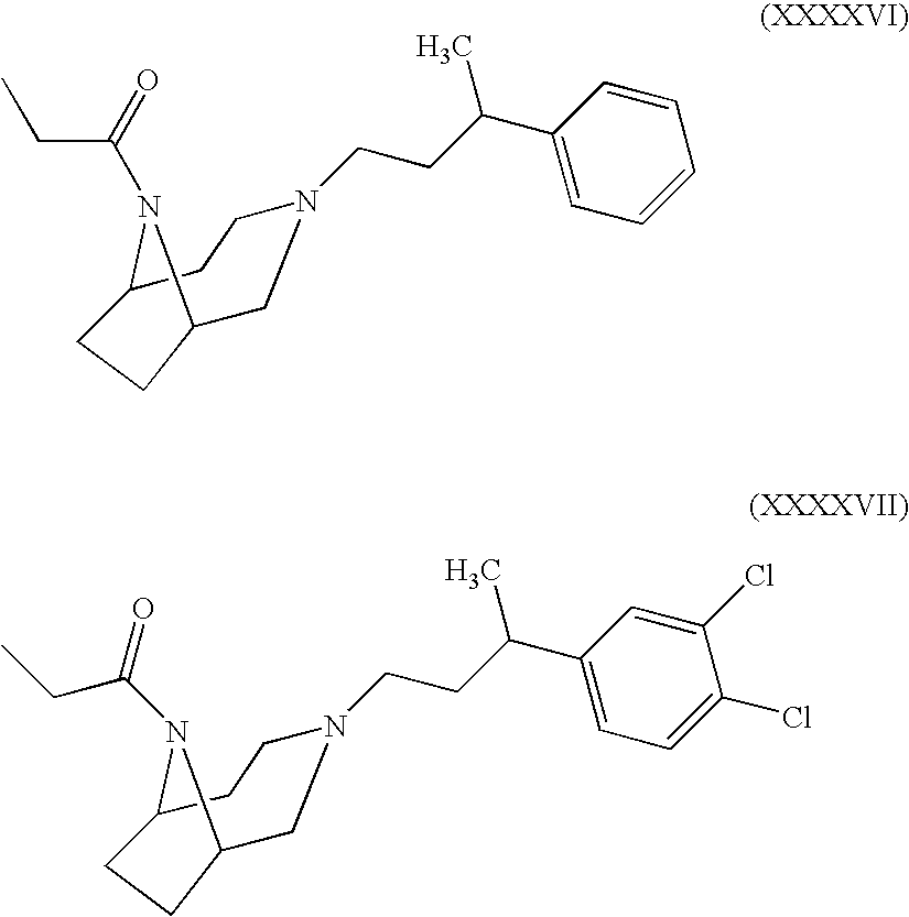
N1(C(CC)=O)C2CCN(CCC(C3=CC=CC=C3)C)CC1CC2.N1(C(CC)=O)C2CCN(CCC(C3=CC=C(Cl)C(Cl)=C3)C)CC1CC2
